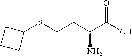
OC(C(CCSC1CCC1)N)=O
